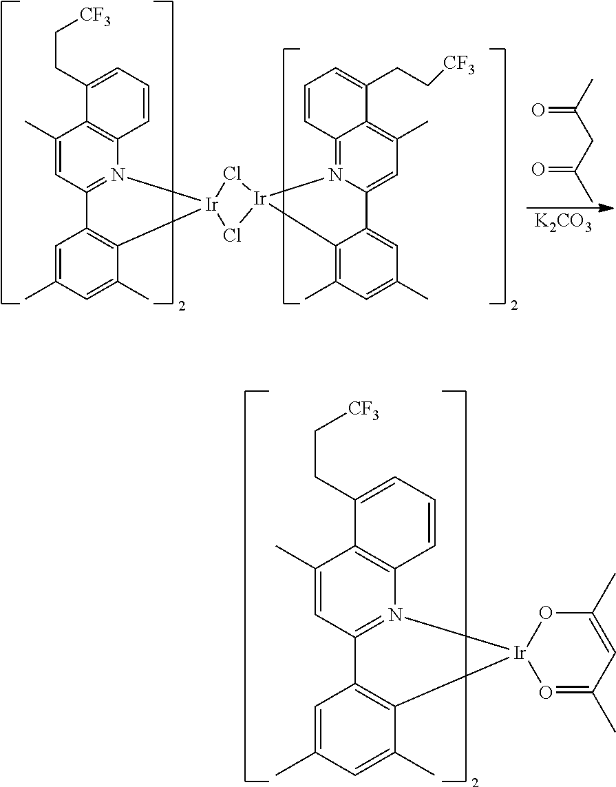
C1(C)=CC2=N(C3=C1C(CC[CF3])=CC=C3)[Ir]1(C3=C2C=C(C)C=C3C)O=C(C)C=C(C)O1.C1(C)=CC2=N(C3=C1C(CC[CF3])=CC=C3)[Ir]1(C3=C2C=C(C)C=C3C)Cl[Ir]2(N3=C4C(=C(C)C=C3C3=CC(C)=CC(C)=C32)C(CC[CF3])=CC=C4)Cl1.O=C(C)CC(C)=O.[K2CO3]
